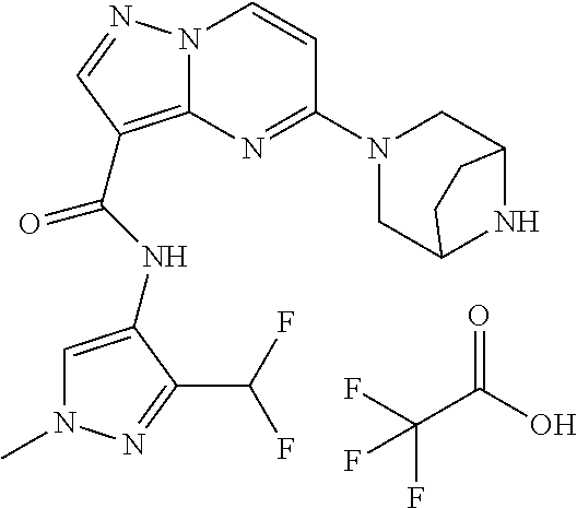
FC(C(O)=O)(F)F.N(C(=O)C1=C2N(N=C1)C=CC(N1CC3NC(C1)CC3)=N2)C1=CN(C)N=C1C(F)F
